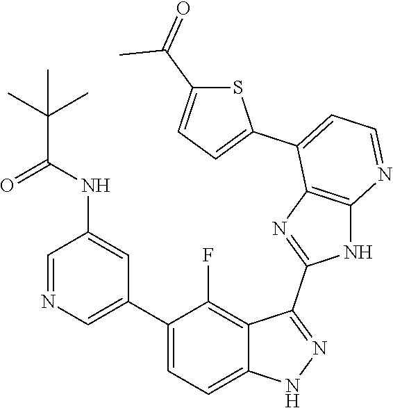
C1=NC=C(C2=CC=C3C(=C2F)C(C2=NC4=C(N2)N=CC=C4C2=CC=C(C(=O)C)S2)=NN3)C=C1NC(C(C)(C)C)=O
